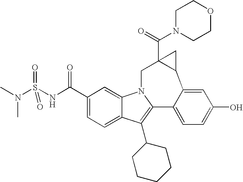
N1(C(=O)C23C(C4=CC(O)=CC=C4C4=C(C5CCCCC5)C5=CC=C(C(=O)NS(N(C)C)(=O)=O)C=C5N4C2)C3)CCOCC1
